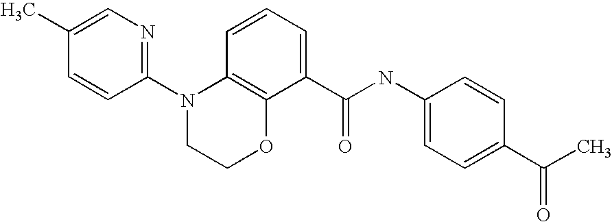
C1(N2CCOC3=C2C=CC=C3C(NC2=CC=C(C(C)=O)C=C2)=O)=NC=C(C)C=C1
